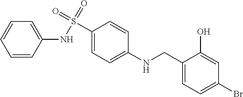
C1(NS(C2=CC=C(NCC3=CC=C(Br)C=C3O)C=C2)(=O)=O)=CC=CC=C1
